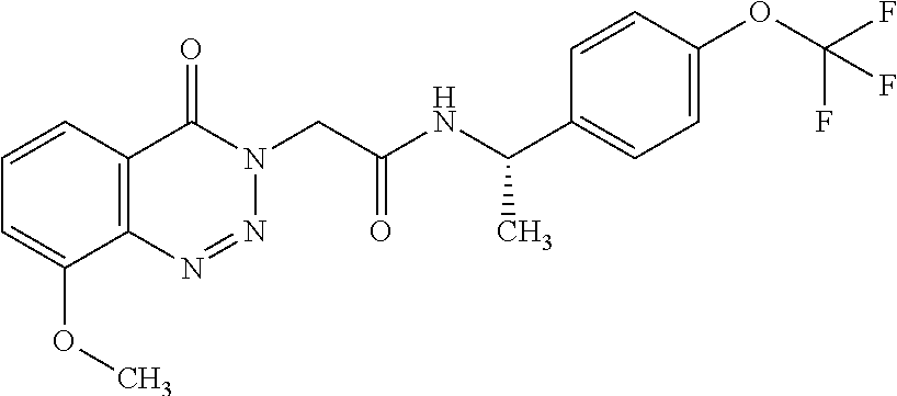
C1=CC=C(OC)C2=C1C(=O)N(CC(NC(C1=CC=C(OC(F)(F)F)C=C1)C)=O)N=N2
